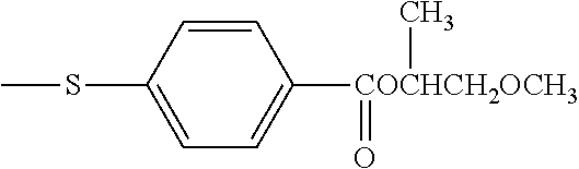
C1(SC)=CC=C([COCHCH2OCH3](=O)C)C=C1
